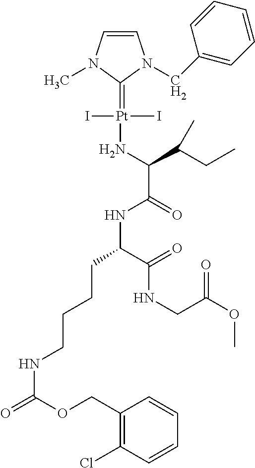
C1=CN(C)C(=[Pt](I)(I)NC(C(=O)NC(CCCCNC(=O)OCC2=C(Cl)C=CC=C2)C(=O)NCC(OC)=O)C(CC)C)N1CC1=CC=CC=C1
